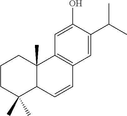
C1=C(O)C(C(C)C)=CC2=C1C1(C)C(C=C2)C(C)(C)CCC1
